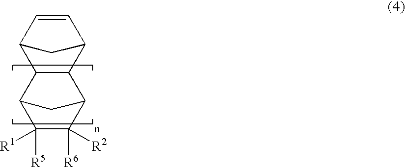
C12C3C([R1])([R5])C([R2])([R6])C(C1C1C=CC2C1)C3
